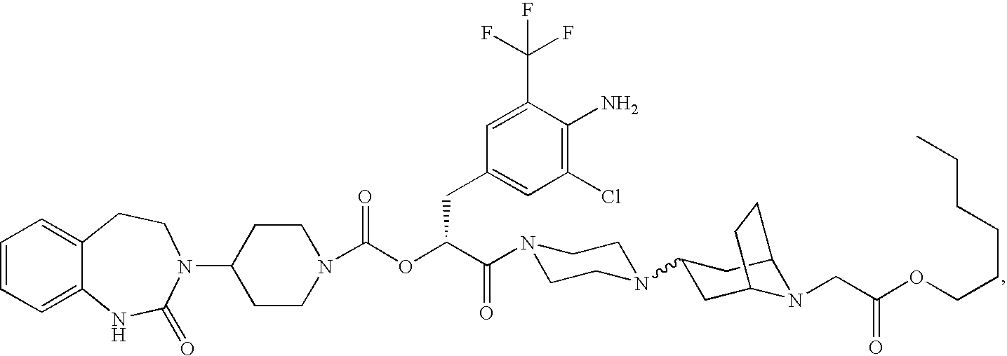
C1=CC=C2C(=C1)CCN(C1CCN(C(OC(C(=O)N3CCN(C4CC5N(CC(OCCCCCC)=O)C(C4)CC5)CC3)CC3=CC(Cl)=C(N)C(C(F)(F)F)=C3)=O)CC1)C(=O)N2
